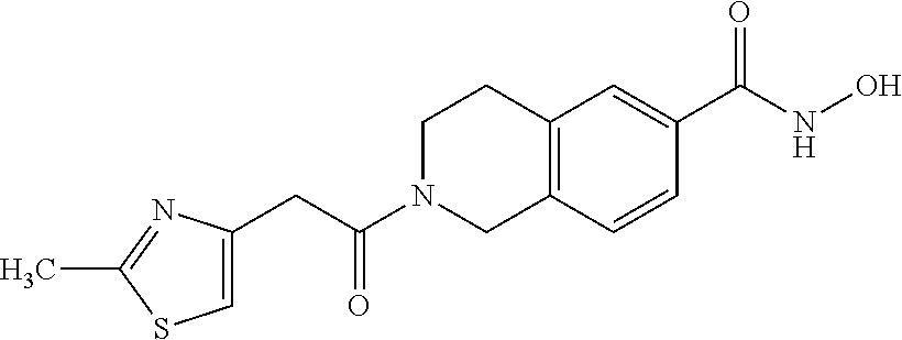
C1=C(CC(N2CC3=C(CC2)C=C(C(NO)=O)C=C3)=O)N=C(C)S1
